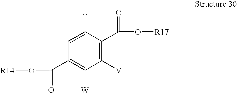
C1([U])=CC(C(=O)O[R14])=C([W])C([V])=C1C(=O)O[R17]
